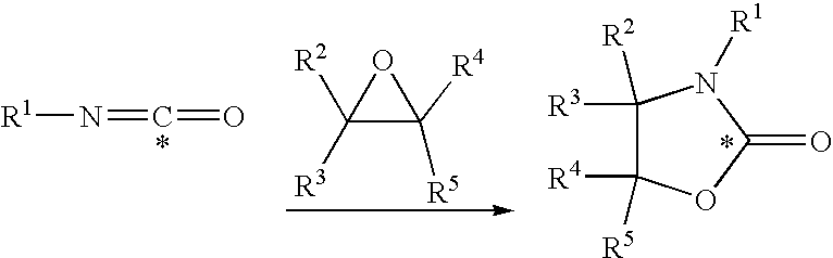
C1([R3])([R2])C([R4])([R5])OC(=O)N1[R1].[R1]N=C=O.C1([R3])([R2])C([R5])([R4])O1
